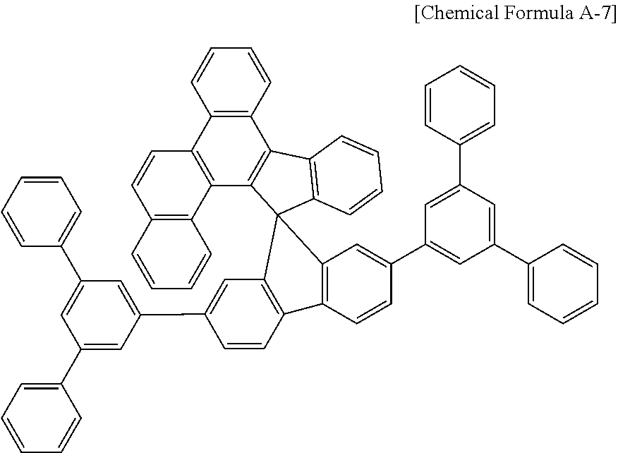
C1=CC=CC2=C1C1=C(C3=C2C2=C(C34C3=C(C=CC(C5=CC(C6=CC=CC=C6)=CC(C6=CC=CC=C6)=C5)=C3)C3=C4C=C(C4=CC(C5=CC=CC=C5)=CC(C5=CC=CC=C5)=C4)C=C3)C=CC=C2)C2=C(C=C1)C=CC=C2
